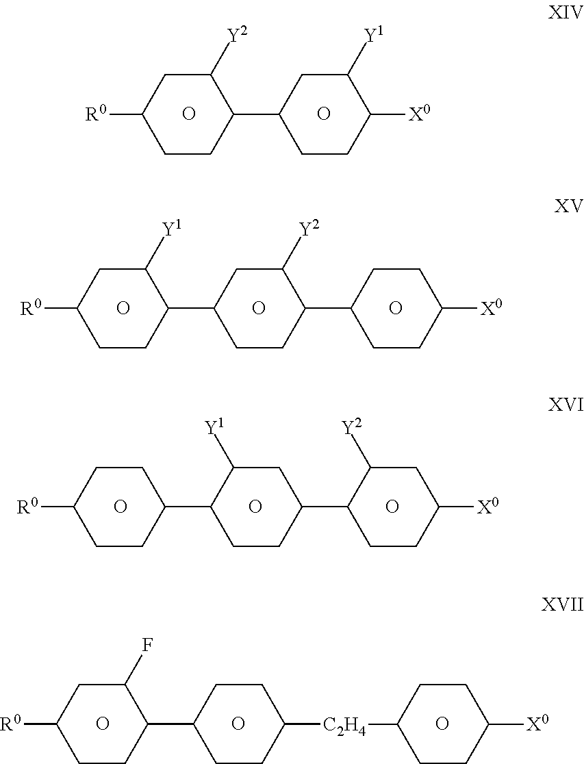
C1CC(C2CCC(C3CCC([X0])CC3[Y2])CC2[Y1])CCC1[R0].O.O.O.C1CC(C2CCC(C3CCC([X0])CC3)C([Y2])C2)C([Y1])CC1[R0].O.O.O.C1CC(C2CCC([X0])C([Y1])C2)C([Y2])CC1[R0].O.O.C1CC(C2CCC([C2H4]C3CCC([X0])CC3)CC2)C(F)CC1[R0].O.O.O
